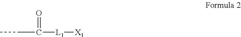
C(C([L1][X1])=O)C
